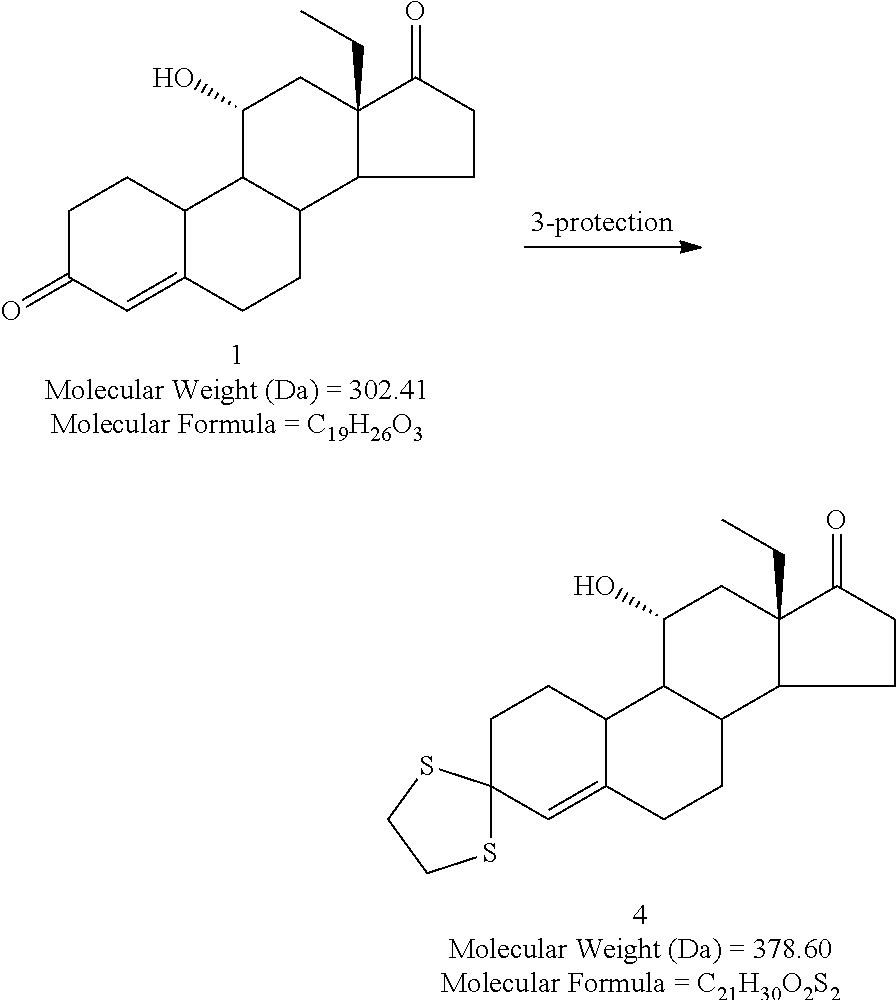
C1C(=O)C=C2C(C1)C1C(CC2)C2C(CC)(CC1O)C(=O)CC2.[1Molecular Weight (Da) = 302.41Molecular Formula = C19H26O3].C1C2(C=C3C(C1)C1C(CC3)C3C(CC)(CC1O)C(=O)CC3)SCCS2.[4Molecular Weight (Da) = 378.60Molecular Formula = C21H30O2S2]
